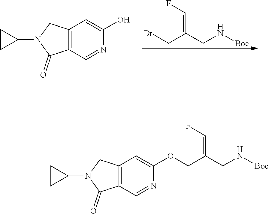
C12=C(C=NC(OCC(=CF)CN[Boc])=C1)C(=O)N(C1CC1)C2.C(=C(CN[Boc])CBr)F.C12=C(C=NC(O)=C1)C(=O)N(C1CC1)C2
